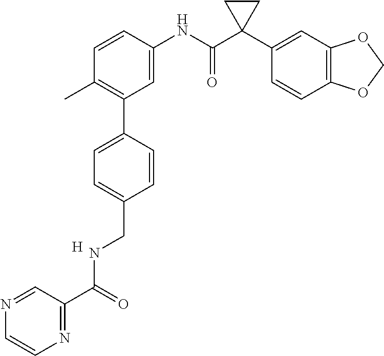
C1=C(NC(C2(C3=CC4=C(C=C3)OCO4)CC2)=O)C=CC(C)=C1C1=CC=C(CNC(C2=NC=CN=C2)=O)C=C1.[H]
